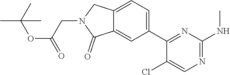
C12=CC(C3=NC(NC)=NC=C3Cl)=CC=C1CN(CC(OC(C)(C)C)=O)C2=O
